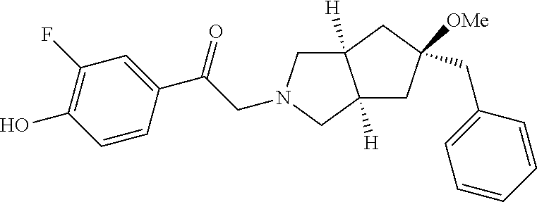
C12([H])CC([OMe])(CC3=CC=CC=C3)CC1([H])CN(CC(C1=CC(F)=C(O)C=C1)=O)C2
